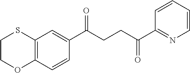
C12=C(C=CC(C(CCC(C3=NC=CC=C3)=O)=O)=C1)OCCS2
